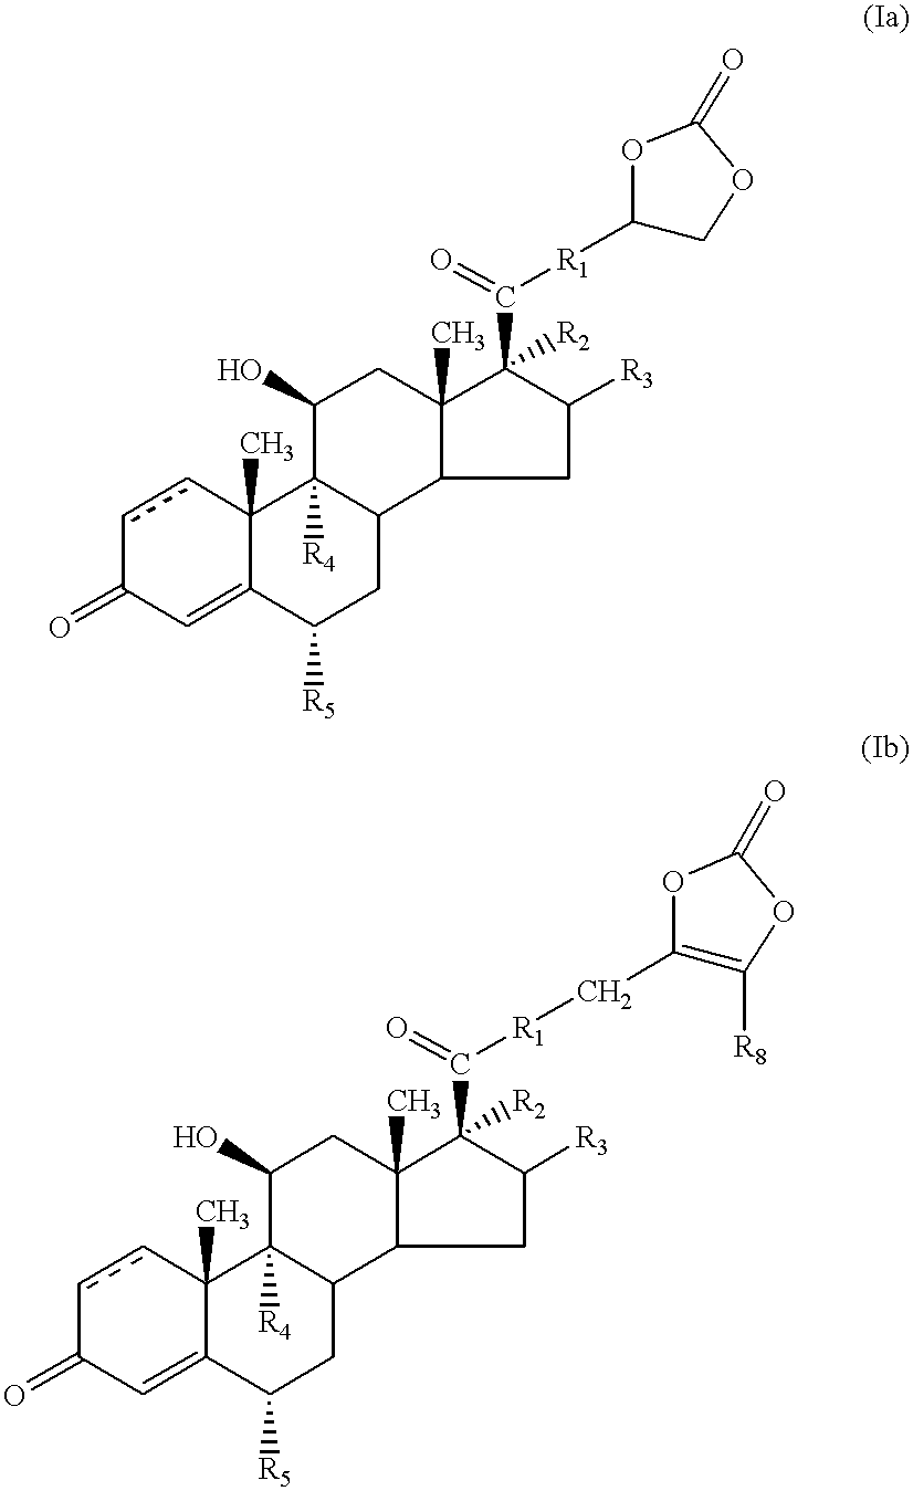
c1cC2(C)C(=CC1=O)C([R5])CC1C2([R4])C(O)CC2(C)C1CC([R3])C2([R2])C(=O)[R1]C1COC(=O)O1.c1cC2(C)C(=CC1=O)C([R5])CC1C2([R4])C(O)CC2(C)C1CC([R3])C2([R2])C(=O)[R1]CC1=C([R8])OC(=O)O1
